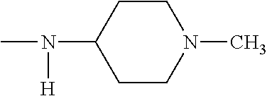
C1CN(C)CCC1N([H])C
